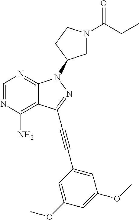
C1=NC(N)=C2C(=N1)N(C1CN(C(CC)=O)CC1)N=C2C#CC1=CC(OC)=CC(OC)=C1
